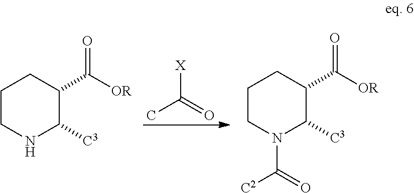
C1([C3])C(C([OR])=O)CCCN1.CC(=O)[X].C1([C3])C(C([OR])=O)CCCN1C(=O)[C2]
